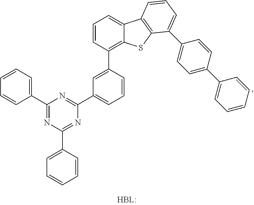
C1=CC=C(C2=NC(C3=CC=CC=C3)=NC(C3=CC=CC(C4=C5C(=CC=C4)C4=C(S5)C(C5=CC=C(C6=CC=CC=C6)C=C5)=CC=C4)=C3)=N2)C=C1
